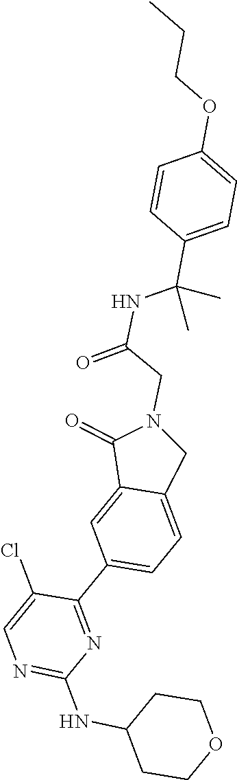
N1=C(NC2CCOCC2)N=C(C2=CC=C3C(=C2)C(=O)N(CC(NC(C2=CC=C(OCCC)C=C2)(C)C)=O)C3)C(Cl)=C1
